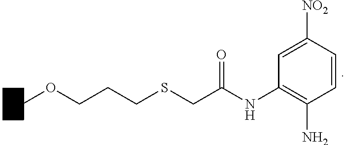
COCCCSCC(NC1=C(N)C=CC([NO2])=C1)=O
